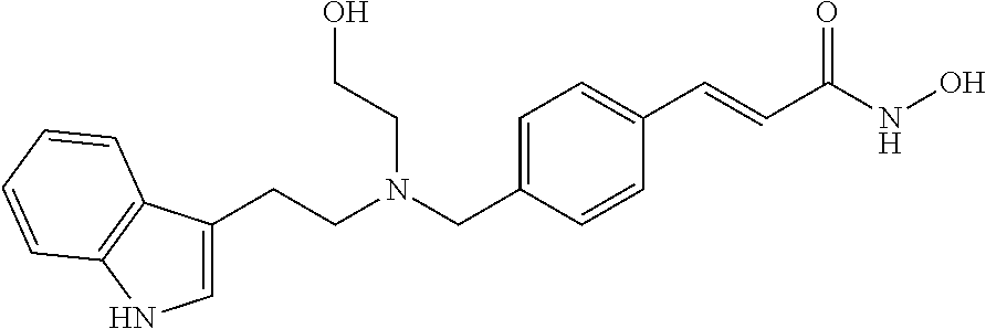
N(O)C(=O)C=CC1=CC=C(CN(CCO)CCC2=CNC3=C2C=CC=C3)C=C1
